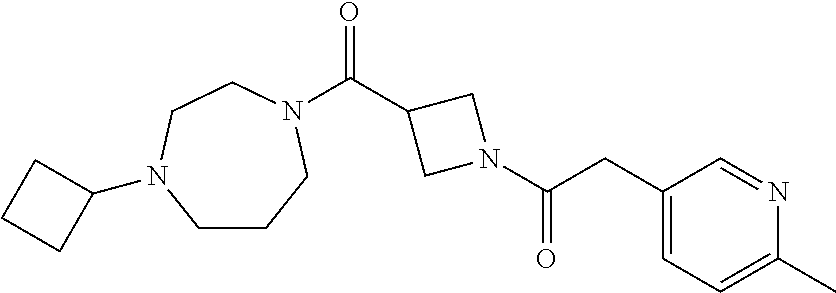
C1CCN(C(C2CN(C(CC3=CC=C(C)N=C3)=O)C2)=O)CCN1C1CCC1
